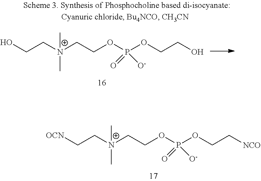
[OCN]CC[N+](C)(C)CCOP(OCC[NCO])(=O)[O-].OCC[N+](C)(C)CCOP(OCCO)(=O)[O-]
